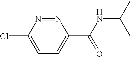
N1=NC(Cl)=CC=C1C(NC(C)C)=O
